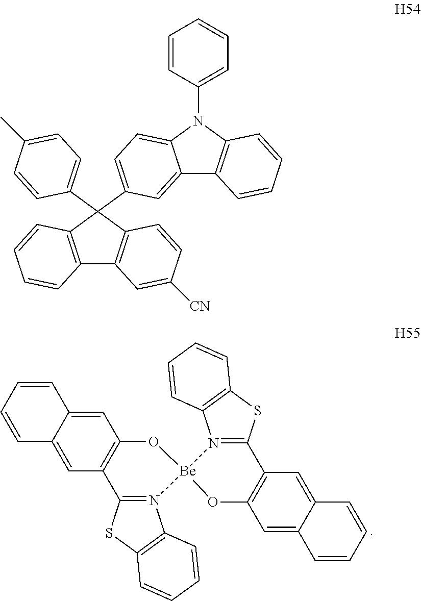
C1=C2C(=CC3=C1O[Be]1(N4=C3SC3=C4C=CC=C3)OC3=C(C4=N1C1=C(S4)C=CC=C1)C=C1C(=C3)C=CC=C1)C=CC=C2.C1=C(C2(C3=CC=C(C)C=C3)C3=C(C4=C2C=CC([CN])=C4)C=CC=C3)C=C2C(=C1)N(C1=CC=CC=C1)C1=C2C=CC=C1
